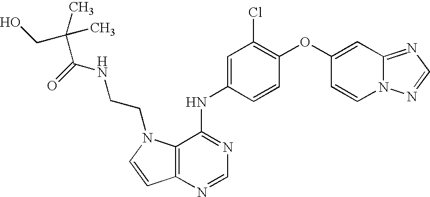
C12=C(N=CN=C1NC1=CC(Cl)=C(OC3=CC4=NC=NN4C=C3)C=C1)C=CN2CCNC(=O)C(C)(C)CO
